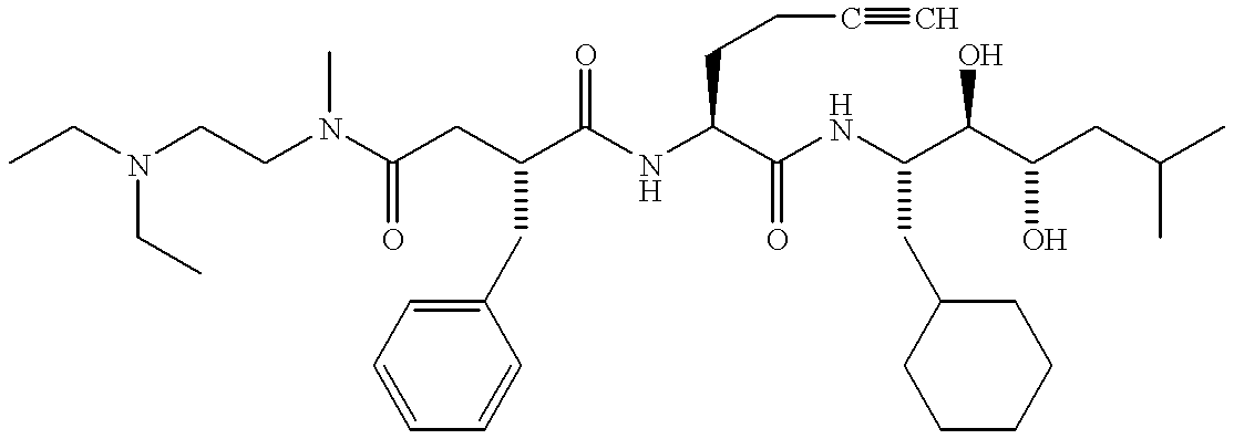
C(N(CCN(C(CC(C(NC(C(NC(C(C(CC(C)C)O)O)CC1CCCCC1)=O)CCC#C)=O)CC1=CC=CC=C1)=O)C)CC)C
